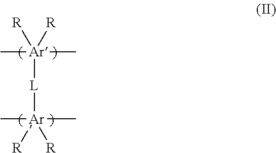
[L]([Ar]([R])([R])(C)C)[Ar](C)(C)([R])[R]
